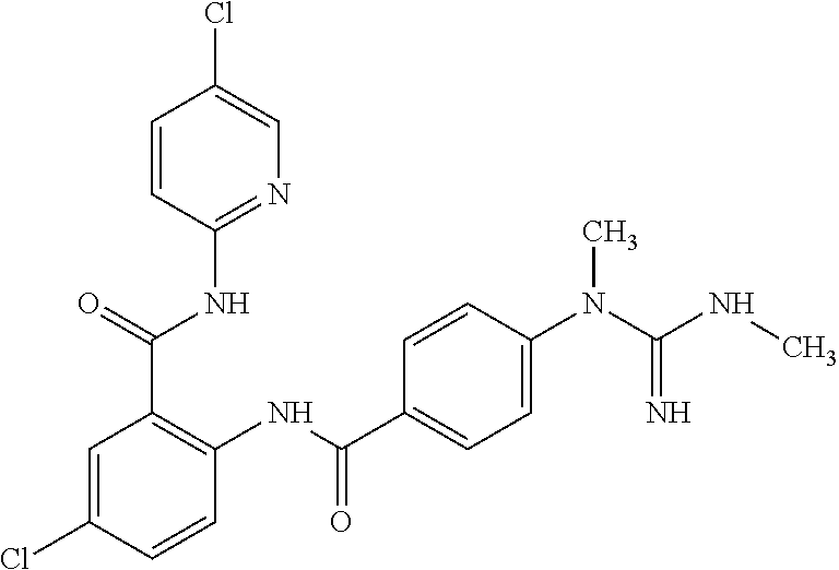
N1=C(NC(C2=C(NC(=O)C3=CC=C(N(C(NC)=N)C)C=C3)C=CC(Cl)=C2)=O)C=CC(Cl)=C1
